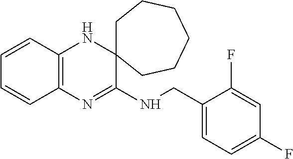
C1=CC2=C(C=C1)N=C(NCC1=CC=C(F)C=C1F)C1(N2)CCCCCC1
